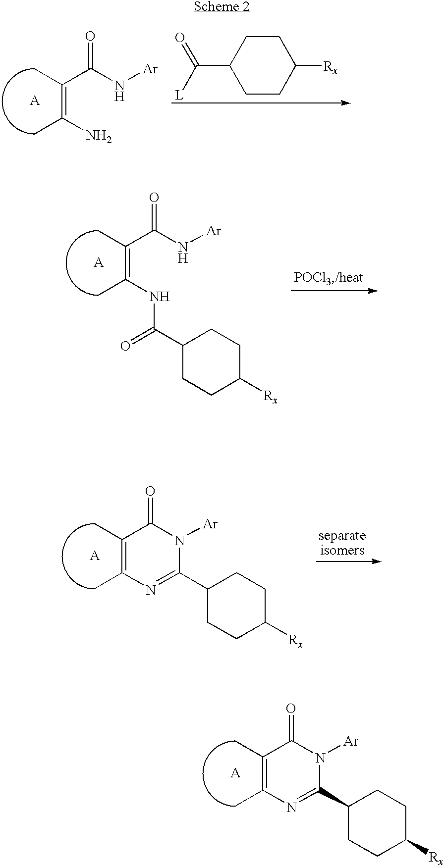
CC1=C(C)N=C(C2CCC([Rx])CC2)N([Ar])C1=O.CC1=C(C)N=C(C2CCC([Rx])CC2)N([Ar])C1=O.CC(C(N[Ar])=O)=C(N)C.C1CC(C(=O)[L])CCC1[Rx].CC(C(N[Ar])=O)=C(NC(=O)C1CCC([Rx])CC1)C
